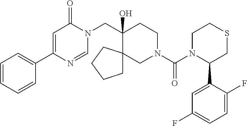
C1(C2=CC=CC=C2)=CC(=O)N(CC2(O)CCN(C(=O)N3C(C4=CC(F)=CC=C4F)CSCC3)CC23CCCC3)C=N1
